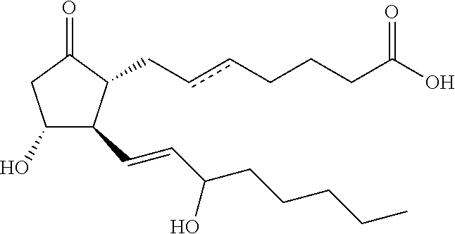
C1(O)C(C=CC(CCCCC)O)C(CccCCCC(O)=O)C(=O)C1
